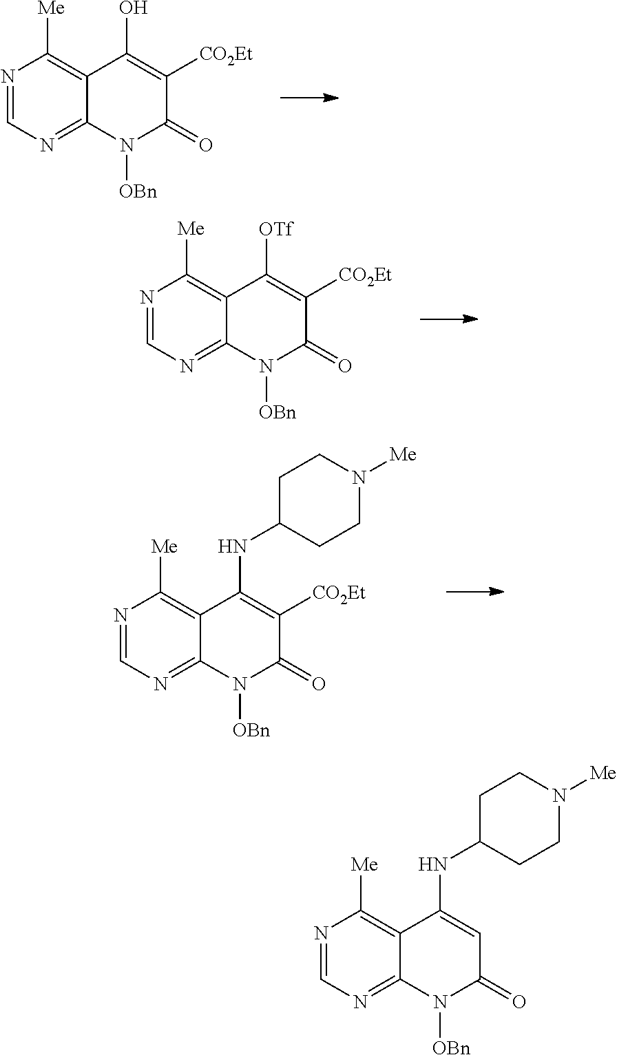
N1=CN=C2C(=C1[Me])C(O)=C([CO2Et])C(=O)N2[OBn].N1=CN=C2C(=C1[Me])C([OTf])=C([CO2Et])C(=O)N2[OBn].N1=CN=C2C(=C1[Me])C(NC1CCN([Me])CC1)=C([CO2Et])C(=O)N2[OBn].N1=CN=C2C(=C1[Me])C(NC1CCN([Me])CC1)=CC(=O)N2[OBn]
